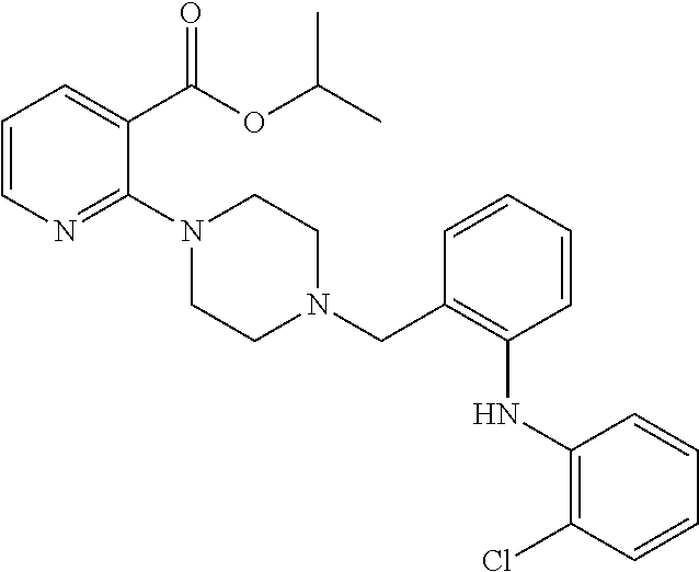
C1=CN=C(N2CCN(CC3=C(NC4=C(Cl)C=CC=C4)C=CC=C3)CC2)C(C(OC(C)C)=O)=C1
